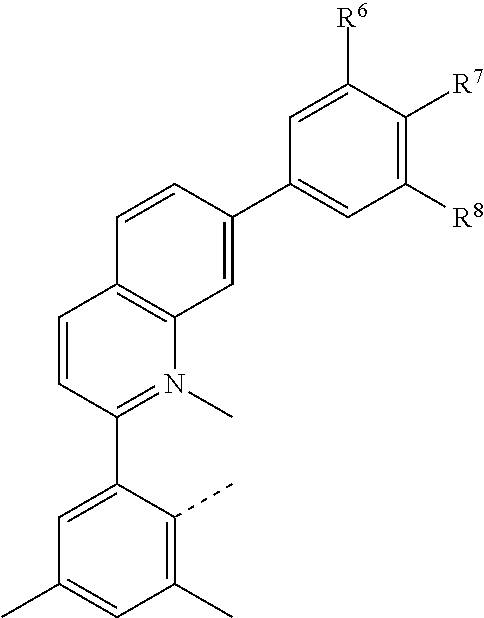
C1=CC(C2=CC(C)=CC(C)=C2C)=N(C)C2=C1C=CC(C1=CC([R8])=C([R7])C([R6])=C1)=C2
